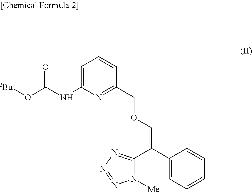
C1=C(NC(O[tBu])=O)N=C(COC=C(C2=CC=CC=C2)C2=NN=NN2[Me])C=C1
